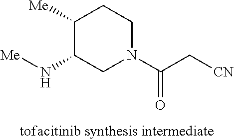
C1([Me])C(N[Me])CN(C(C[CN])=O)CC1
